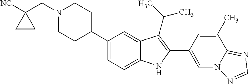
N1(CC2([NC])CC2)CCC(C2=CC=C3C(=C2)C(C(C)C)=C(C2=CN4C(=NC=N4)C(C)=C2)N3)CC1
